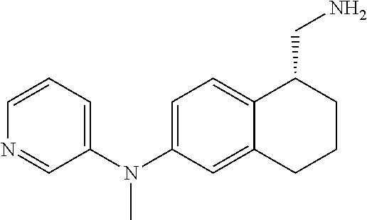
N1=CC(N(C2=CC=C3C(=C2)CCCC3CN)C)=CC=C1
